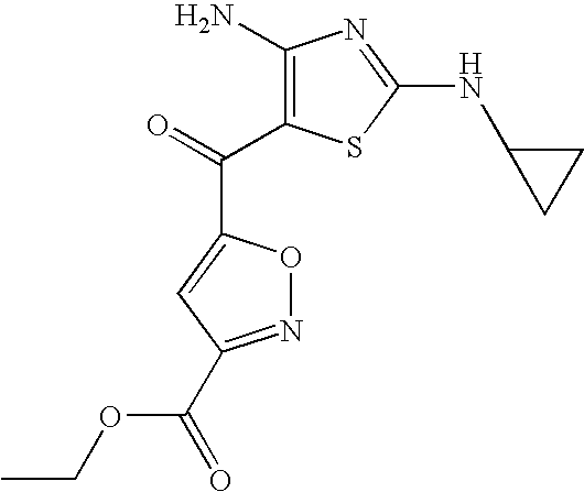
N(C1=NC(N)=C(C(=O)C2=CC(C(OCC)=O)=NO2)S1)C1CC1
